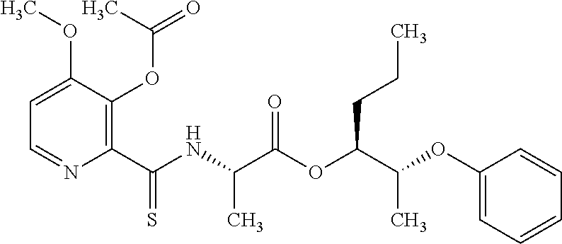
C1=C(OC)C(OC(C)=O)=C(C(NC(C(OC(C(OC2=CC=CC=C2)C)CCC)=O)C)=S)N=C1
